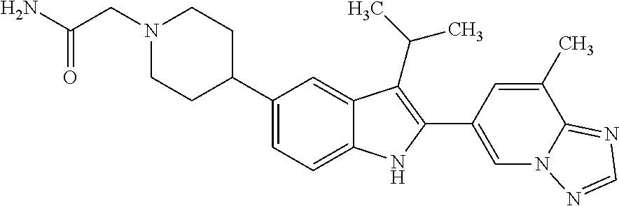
C1(C2CCN(CC(=O)N)CC2)=CC=C2C(=C1)C(C(C)C)=C(C1=CN3C(=NC=N3)C(C)=C1)N2
